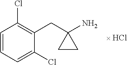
C1=CC=C(Cl)C(CC2(N)CC2)=C1Cl
